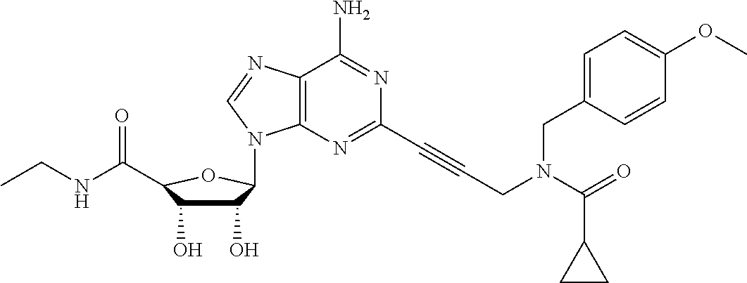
C12=C(N=C(C#CCN(C(C3CC3)=O)CC3=CC=C(OC)C=C3)N=C1N)N(C1C(O)C(O)C(C(=O)NCC)O1)C=N2
